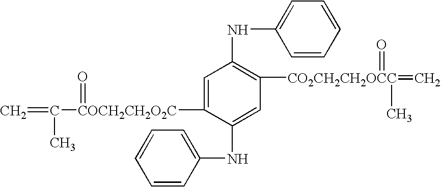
C1=C([COCH2CH2O2C](C(=C)C)=O)C(NC2=CC=CC=C2)=CC([CO2CH2CH2OCC](=C)(=O)C)=C1NC1=CC=CC=C1
